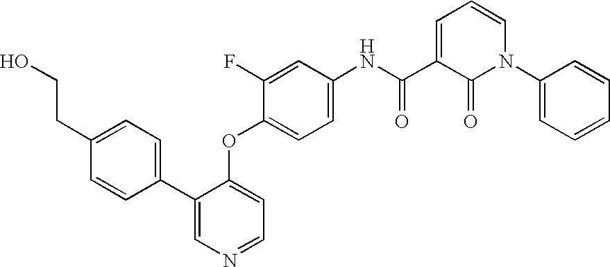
C1(C2=CC=C(CCO)C=C2)=CN=CC=C1OC1=CC=C(NC(C2=CC=CN(C3=CC=CC=C3)C2=O)=O)C=C1F
